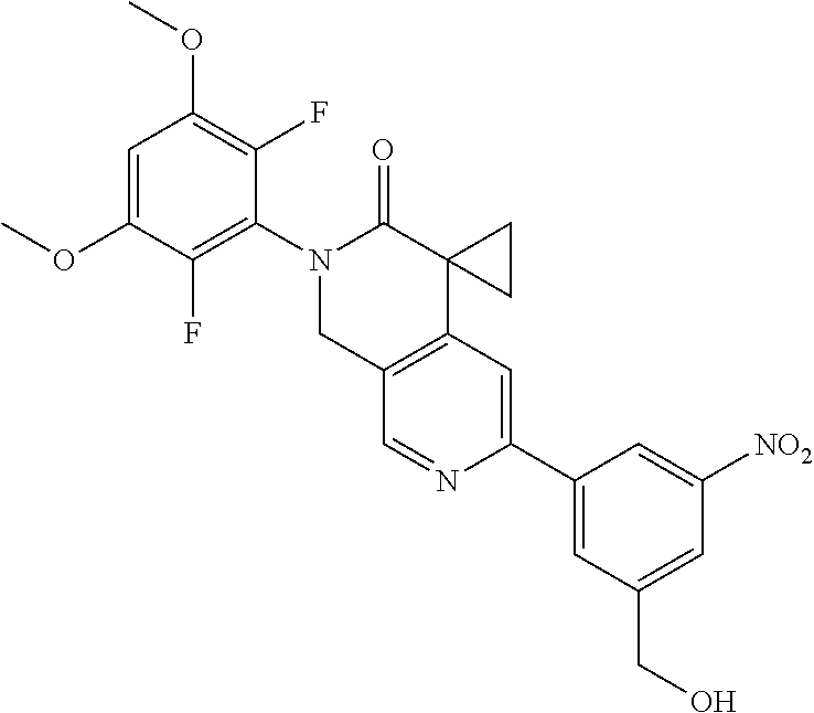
C1=C(OC)C(F)=C(N2CC3=C(C4(C2=O)CC4)C=C(C2=CC(CO)=CC([NO2])=C2)N=C3)C(F)=C1OC
